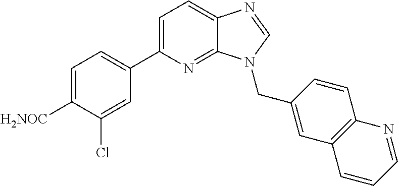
C1=C(C2=CC=C([H2NOC])C(Cl)=C2)N=C2C(=C1)N=CN2CC1=CC2=C(C=C1)N=CC=C2
